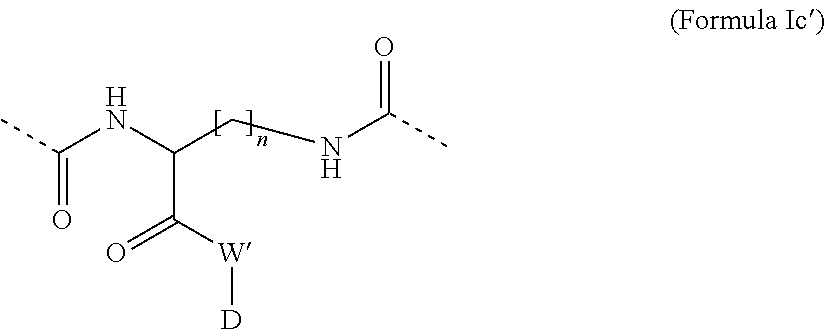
CC(NC(CNC(C)=O)C(=O)[W][D])=O
